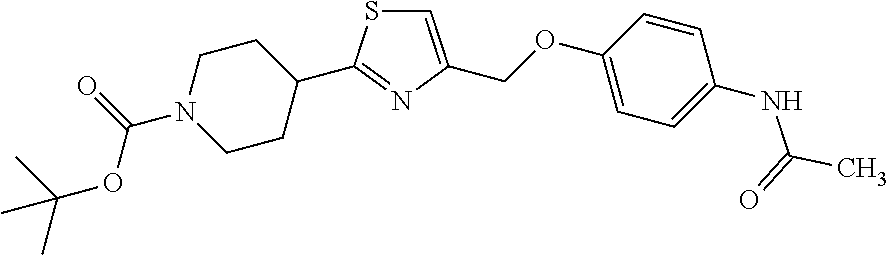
C(N1CCC(C2=NC(COC3=CC=C(NC(C)=O)C=C3)=CS2)CC1)(=O)OC(C)(C)C
